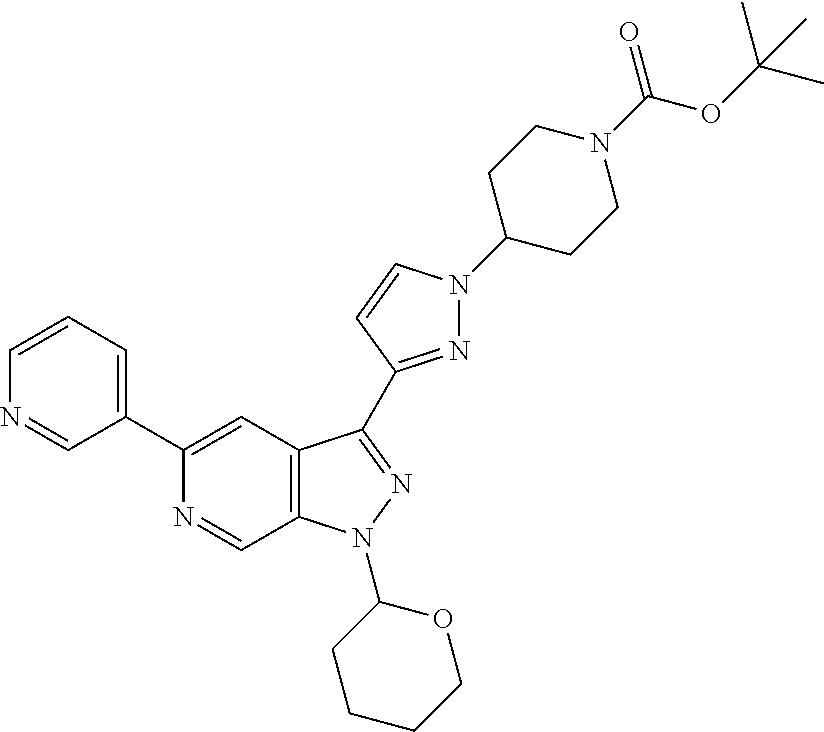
C1(C2=CC3=C(C=N2)N(C2CCCCO2)N=C3C2=NN(C3CCN(C(=O)OC(C)(C)C)CC3)C=C2)=CC=CN=C1
